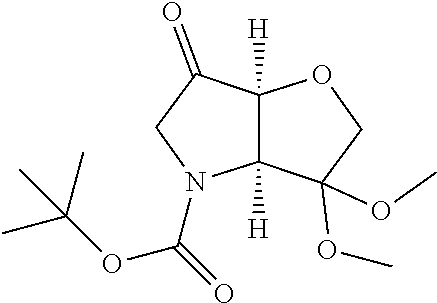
C1N(C(=O)OC(C)(C)C)C2([H])C([H])(C1=O)OCC2(OC)OC
